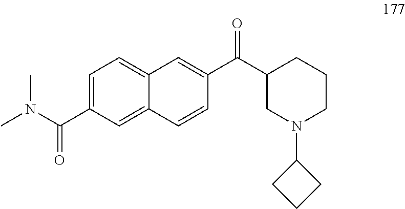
C1=C(C(N(C)C)=O)C=C2C(=C1)C=C(C(C1CN(C3CCC3)CCC1)=O)C=C2
